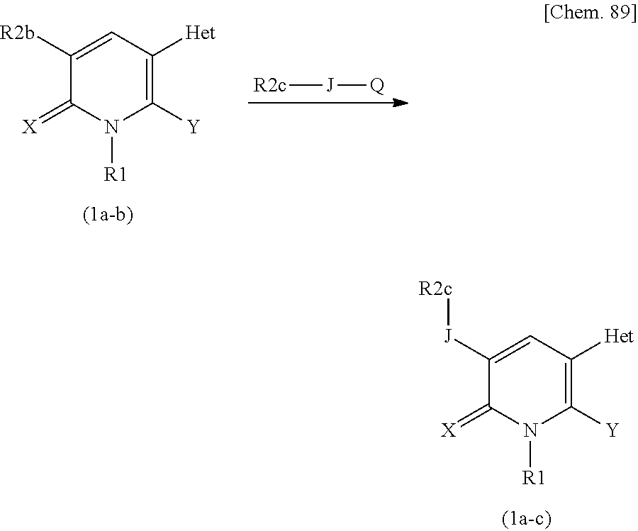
C1([J][R2c])=CC([Het])=C([Y])N([R1])C1=[X].C1([R2b])=CC([Het])=C([Y])N([R1])C1=[X].[R2c][J][Q]
